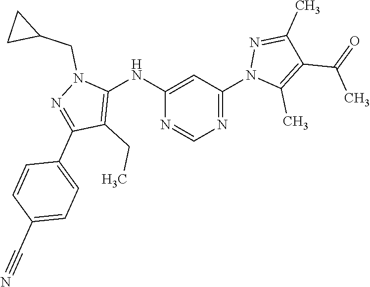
N1=C(N2C(C)=C(C(C)=O)C(C)=N2)C=C(NC2=C(CC)C(C3=CC=C(C#N)C=C3)=NN2CC2CC2)N=C1
